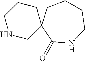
C1CCC2(C(=O)NC1)CCCNC2
